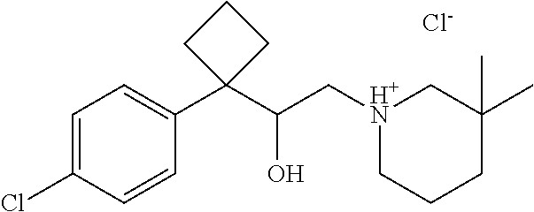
C1=C(Cl)C=CC(C2(C(C[H+N]3CCCC(C)(C)C3)O)CCC2)=C1.[Cl-]
